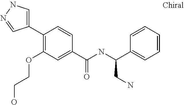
C1=C(C2=C(OCCO)C=C(C(=O)NC(C3=CC=CC=C3)CN)C=C2)C=NN1
